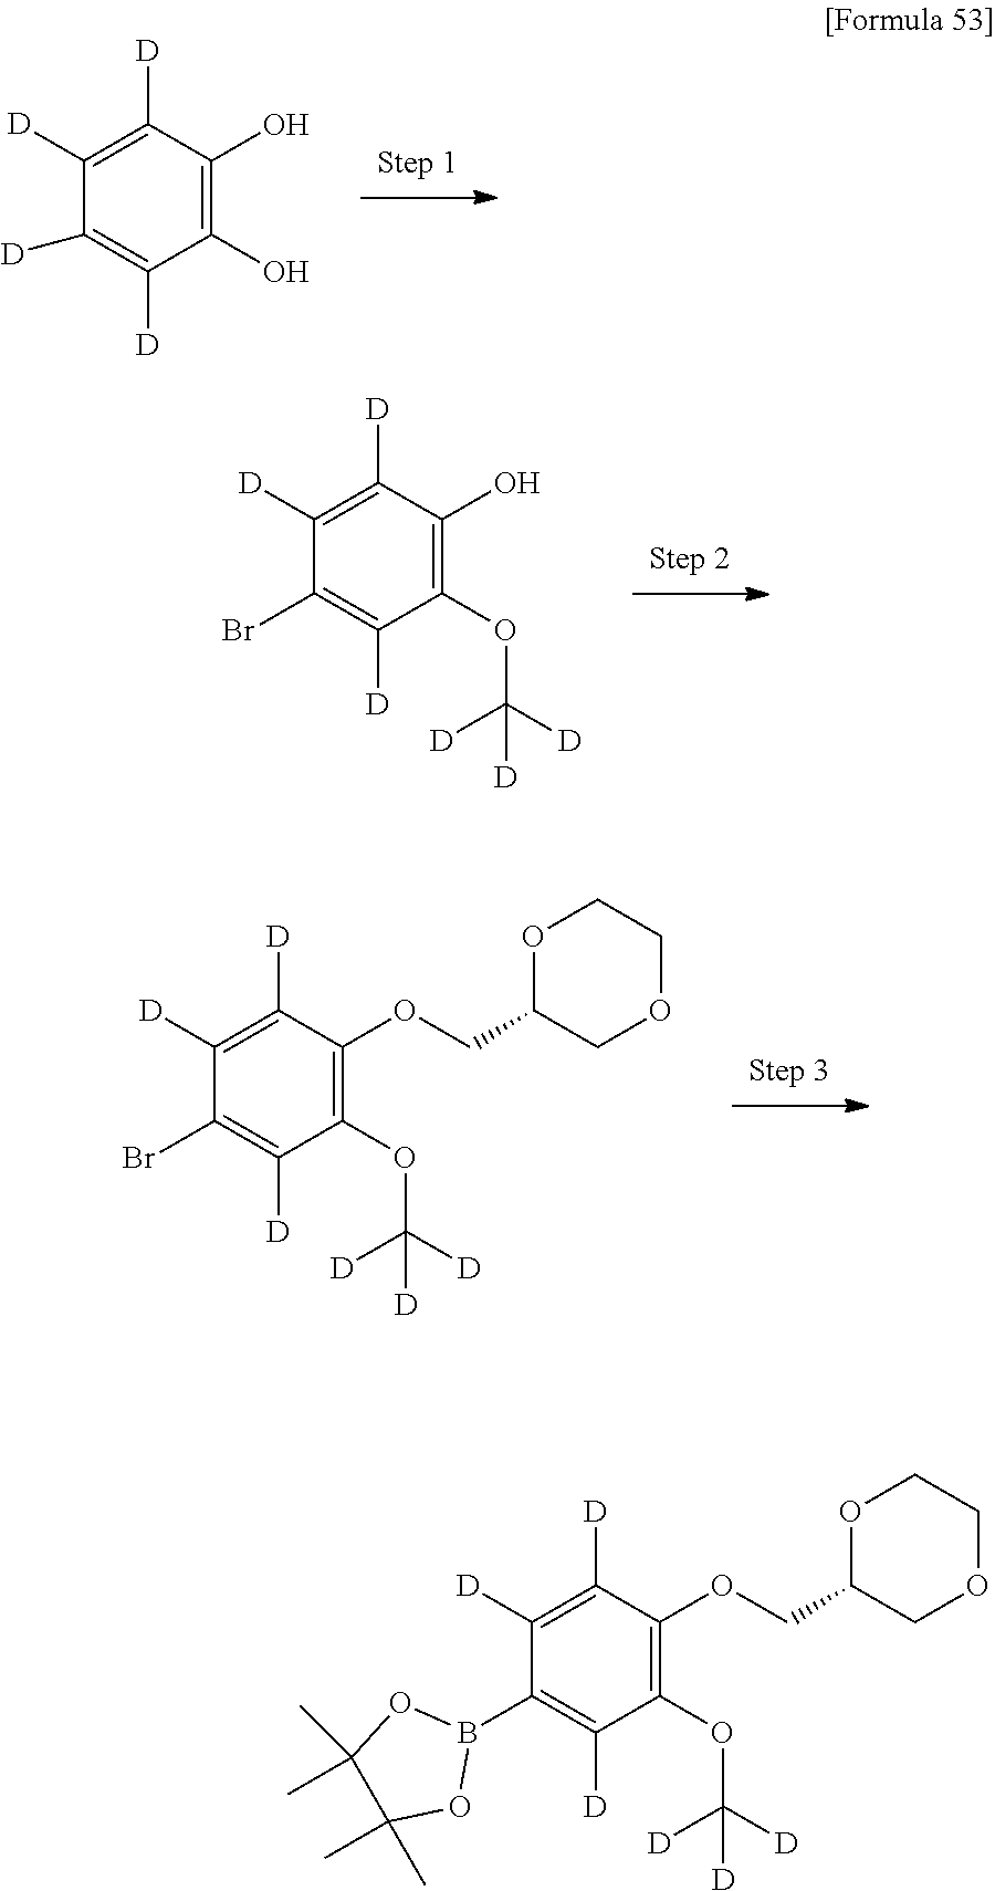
C1([D])=C([D])C(O)=C(O)C([D])=C1[D].C1(Br)=C([D])C(OC([D])([D])[D])=C(O)C([D])=C1[D].C1(Br)=C([D])C(OC([D])([D])[D])=C(OCC2COCCO2)C([D])=C1[D].C1(B2OC(C)(C)C(C)(C)O2)=C([D])C(OC([D])([D])[D])=C(OCC2COCCO2)C([D])=C1[D]
